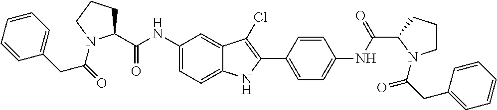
C1(NC(C2CCCN2C(=O)CC2=CC=CC=C2)=O)=CC=C2C(=C1)C(Cl)=C(C1=CC=C(NC(C3N(C(CC4=CC=CC=C4)=O)CCC3)=O)C=C1)N2
